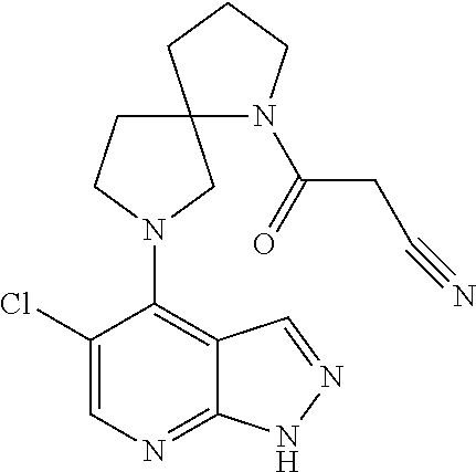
C1(Cl)=CN=C2C(=C1N1CC3(N(C(CC#N)=O)CCC3)CC1)C=NN2
